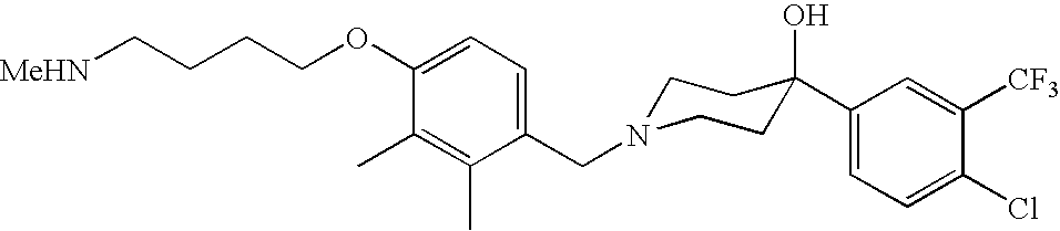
C1(CN2CCC(O)(C3=CC=C(Cl)C([CF3])=C3)CC2)=CC=C(OCCCC[MeHN])C(C)=C1C
